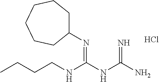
CCCCNC(NC(N)=N)=NC1CCCCCC1.Cl
